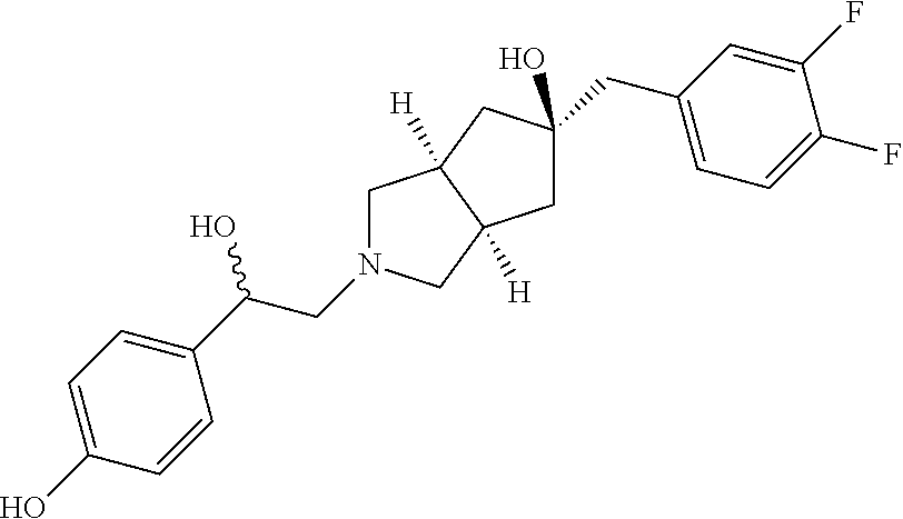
C1C(CC2=CC=C(F)C(F)=C2)(O)CC2([H])C1([H])CN(CC(O)C1=CC=C(O)C=C1)C2
